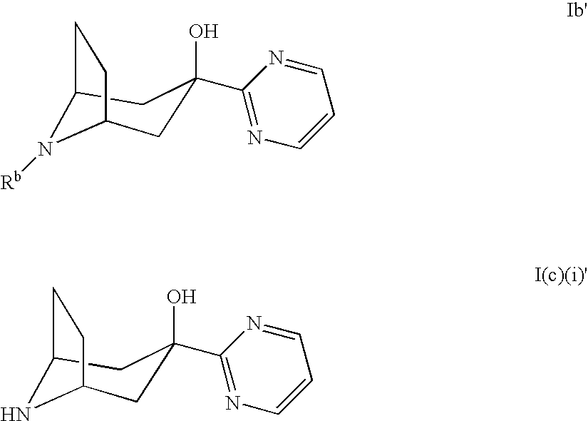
C1C(O)(C2=NC=CC=N2)CC2N([Rb])C1CC2.C1C(O)(C2=NC=CC=N2)CC2NC1CC2
